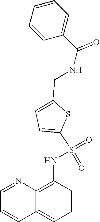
C1=NC2=C(NS(=O)(=O)C3=CC=C(CNC(C4=CC=CC=C4)=O)S3)C=CC=C2C=C1
